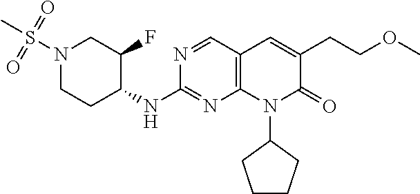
N1(S(C)(=O)=O)CCC(NC2=NC3=C(C=N2)C=C(CCOC)C(=O)N3C2CCCC2)C(F)C1
